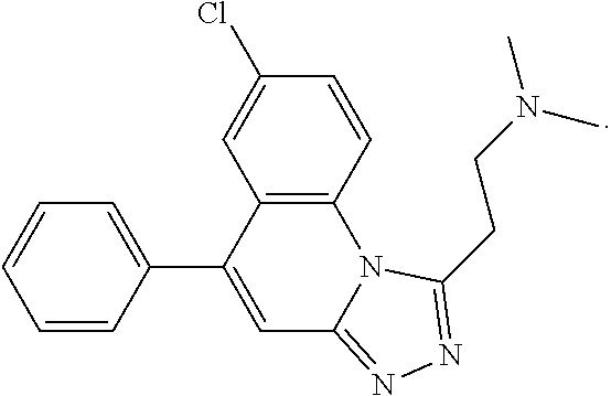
C1(C2=CC3=NN=C(CCN(C)C)N3C3=C2C=C(Cl)C=C3)=CC=CC=C1
